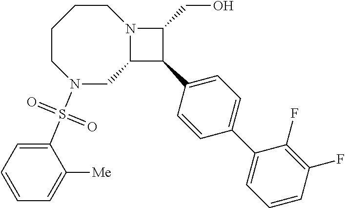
N1(S(C2=CC=CC=C2[Me])(=O)=O)CC2N(CCCC1)C(CO)C2C1=CC=C(C2=CC=CC(F)=C2F)C=C1
